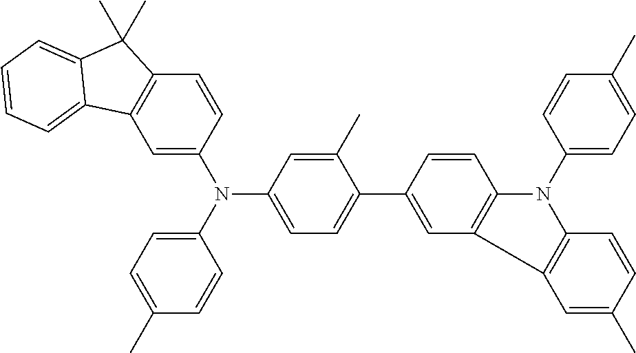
C1=C(N(C2=CC=C(C3=CC4=C(C=C3)N(C3=CC=C(C)C=C3)C3=C4C=C(C)C=C3)C(C)=C2)C2=CC=C(C)C=C2)C=CC2=C1C1=CC=CC=C1C2(C)C
